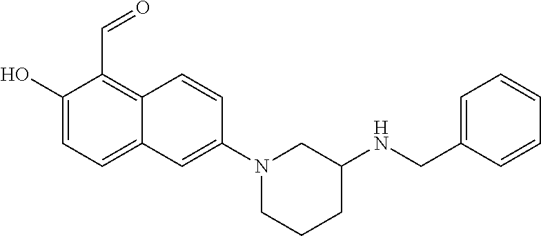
C1(O)=CC=C2C(=C1C=O)C=CC(N1CCCC(NCC3=CC=CC=C3)C1)=C2
